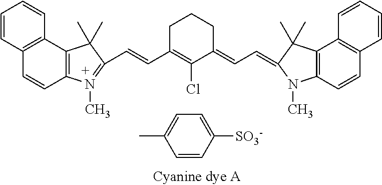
C1=CC2=C(C=C1)C1=C(C=C2)N(C)=C(C=CC2=C(Cl)C(=CC=C3C(C)(C)C4=C(C=CC5=C4C=CC=C5)N3C)CCC2)C1(C)C.C1=CC([SO3-])=CC=C1C
